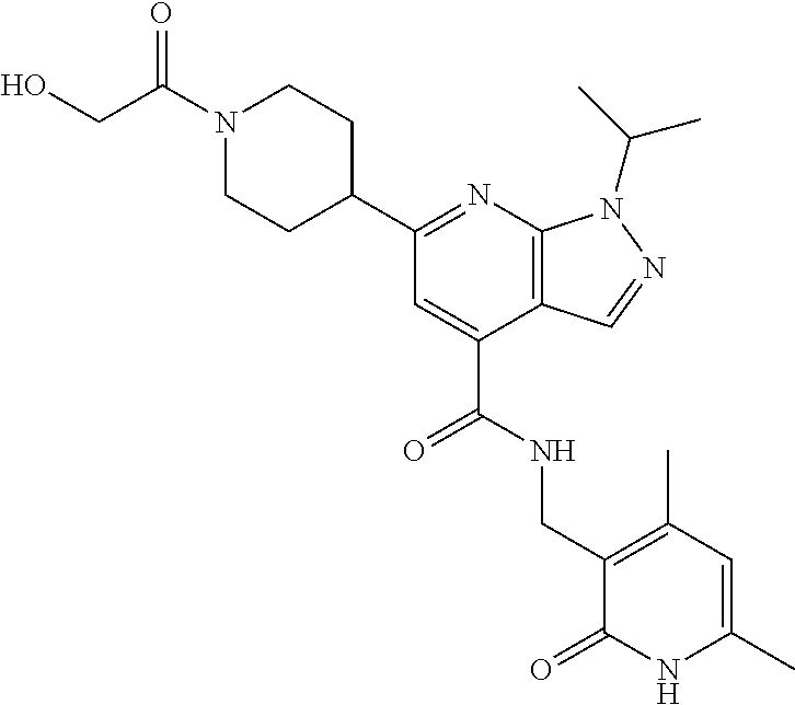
N1(C(CO)=O)CCC(C2=NC3=C(C(C(NCC4=C(C)C=C(C)NC4=O)=O)=C2)C=NN3C(C)C)CC1
